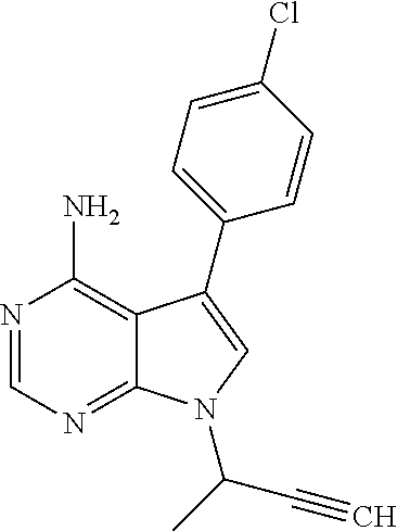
C12=C(N)N=CN=C1N(C(C#C)C)C=C2C1=CC=C(Cl)C=C1
